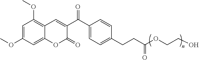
C1=CC(CCC(=O)OCCO)=CC=C1C(C1=CC2=C(OC)C=C(OC)C=C2OC1=O)=O
